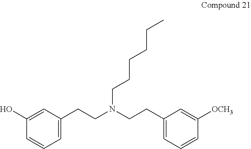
C1=C(CCN(CCC2=CC=CC([OCH3])=C2)CCCCCC)C=C(O)C=C1
